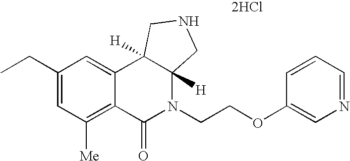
C1(CC)=CC([Me])=C2C(=C1)C1([H])C([H])(N(CCOC3=CN=CC=C3)C2=O)CNC1.[2HCl]
